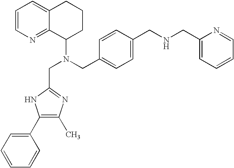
C1=C(CN(C2CCCC3=CC=CN=C23)CC2=NC(C)=C(C3=CC=CC=C3)N2)C=CC(CNCC2=CC=CC=N2)=C1
